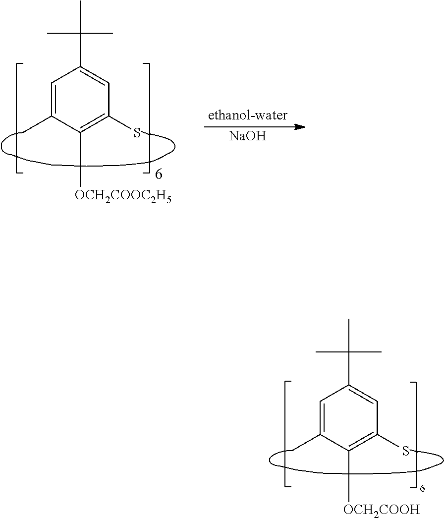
C1(C(C)(C)C)=CC(S)=C([OCH2COOC2H5])C(C)=C1.[ethanol-water].[NaOH].C1(C(C)(C)C)=CC(S)=C([OCH2COOH])C(C)=C1
